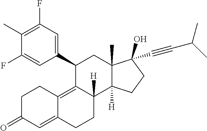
C1(C2=CC(F)=C(C)C(F)=C2)C2=C3C(=CC(=O)CC3)CCC2([H])C2([H])C(C)(C1)C(C#CC(C)C)(O)CC2
